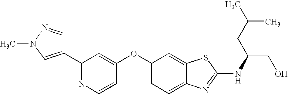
N1=C(C2=CN(C)N=C2)C=C(OC2=CC=C3C(=C2)SC(NC(CO)CC(C)C)=N3)C=C1
